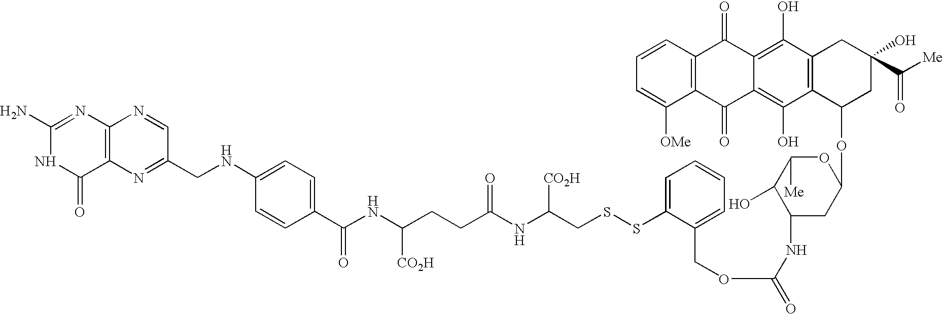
C1(N)=NC2=C(C(=O)N1)N=C(CNC1=CC=C(C(NC(CCC(NC([CO2H])CSSC3=CC=CC=C3COC(=O)NC3CC(OC4CC(C([Me])=O)(O)CC5=C4C(O)=C4C(=C5O)C(=O)C5=C(C4=O)C([OMe])=CC=C5)OC([Me])C3O)=O)[CO2H])=O)C=C1)C=N2
